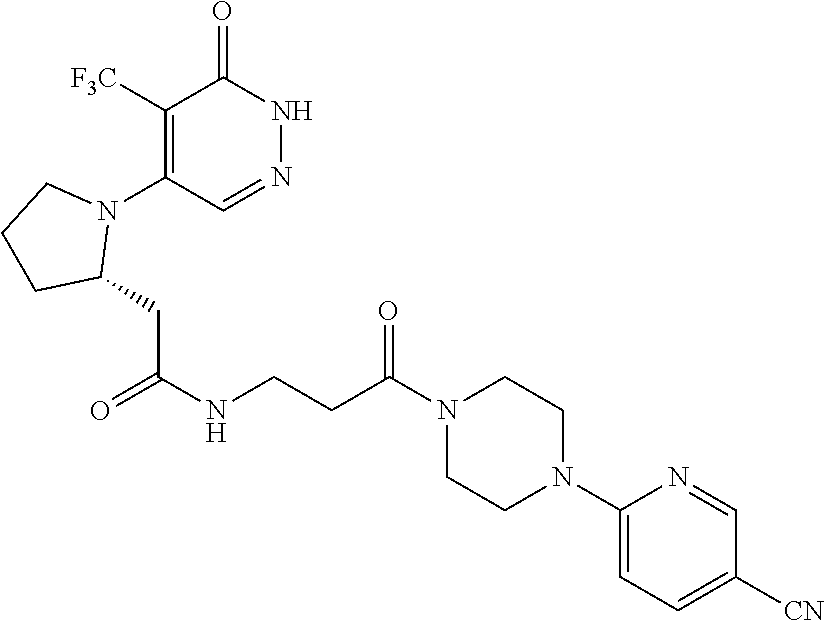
C1([F3C])=C(N2CCCC2CC(NCCC(=O)N2CCN(C3=CC=C([CN])C=N3)CC2)=O)C=NNC1=O
